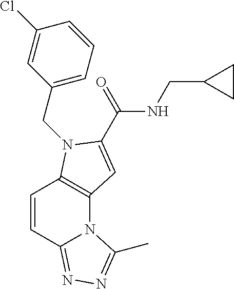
C12=C(N(CC3=CC=CC(Cl)=C3)C(C(NCC3CC3)=O)=C1)C=CC1=NN=C(C)N21
